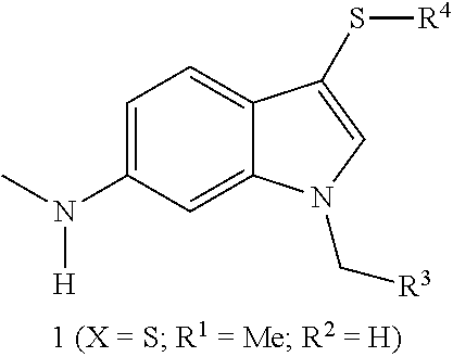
C1=C(N(C)[H])C=C2C(=C1)C(S[R4])=CN2C[R3]
